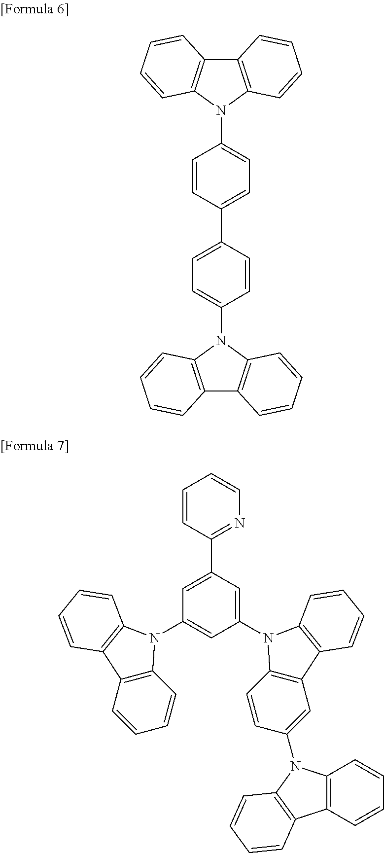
C12=C(N(C3=CC=C(C4=CC=C(N5C6=C(C7=C5C=CC=C7)C=CC=C6)C=C4)C=C3)C3=C1C=CC=C3)C=CC=C2.C1=CC(C2=CC(N3C4=C(C=CC=C4)C4=C3C=CC=C4)=CC(N3C4=C(C=C(N5C6=C(C=CC=C6)C6=C5C=CC=C6)C=C4)C4=C3C=CC=C4)=C2)=NC=C1
